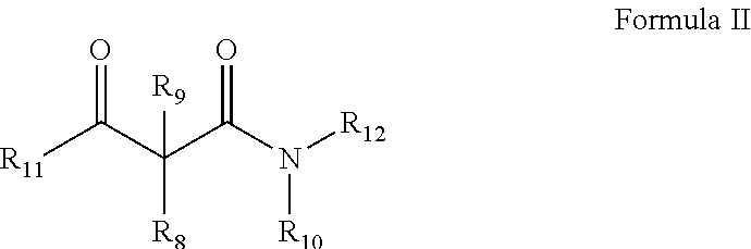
[R11]C(C(C(N([R12])[R10])=O)([R8])[R9])=O
